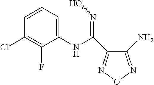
C1(NC(=NO)C2=NON=C2N)=CC=CC(Cl)=C1F
